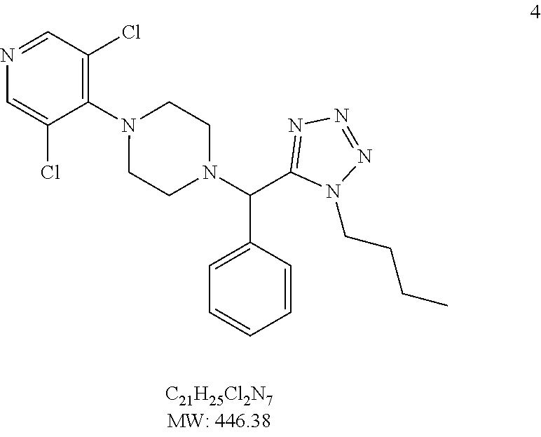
N1=CC(Cl)=C(N2CCN(C(C3=NN=NN3CCCC)C3=CC=CC=C3)CC2)C(Cl)=C1
